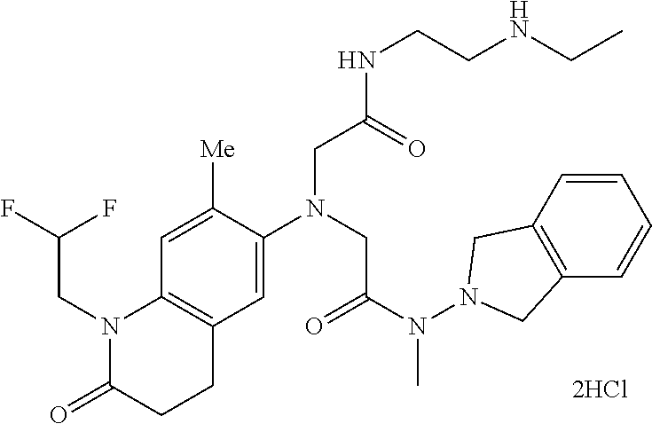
C1=C([Me])C(N(CC(N(N2CC3=C(C2)C=CC=C3)C)=O)CC(NCCNCC)=O)=CC2=C1N(CC(F)F)C(=O)CC2
